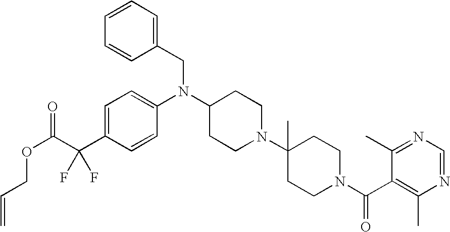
C1=C(C(C(=O)OCC=C)(F)F)C=CC(N(CC2=CC=CC=C2)C2CCN(C3(C)CCN(C(=O)C4=C(C)N=CN=C4C)CC3)CC2)=C1
